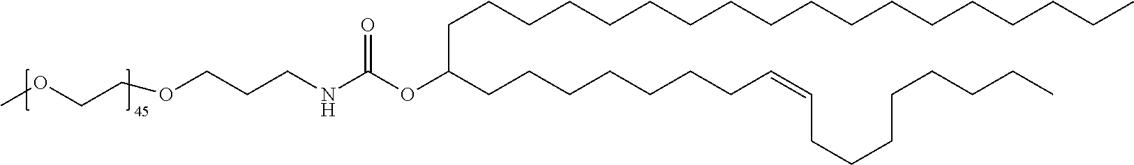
C(C(CCCCCCCC=CCCCCCCCC)OC(NCCCOCCOC)=O)CCCCCCCCCCCCCCCCC
